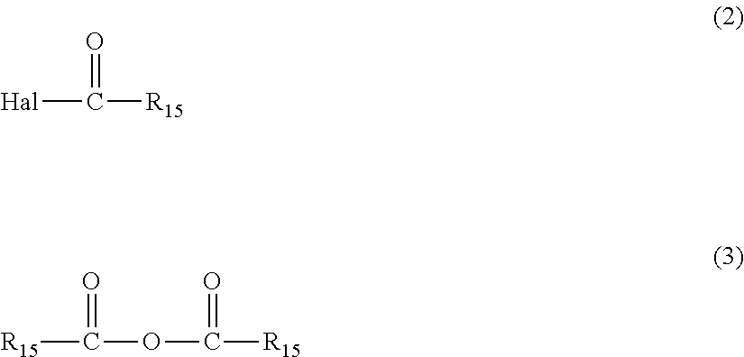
[Hal]C(=O)[R15].[R15]C(=O)OC(=O)[R15]
